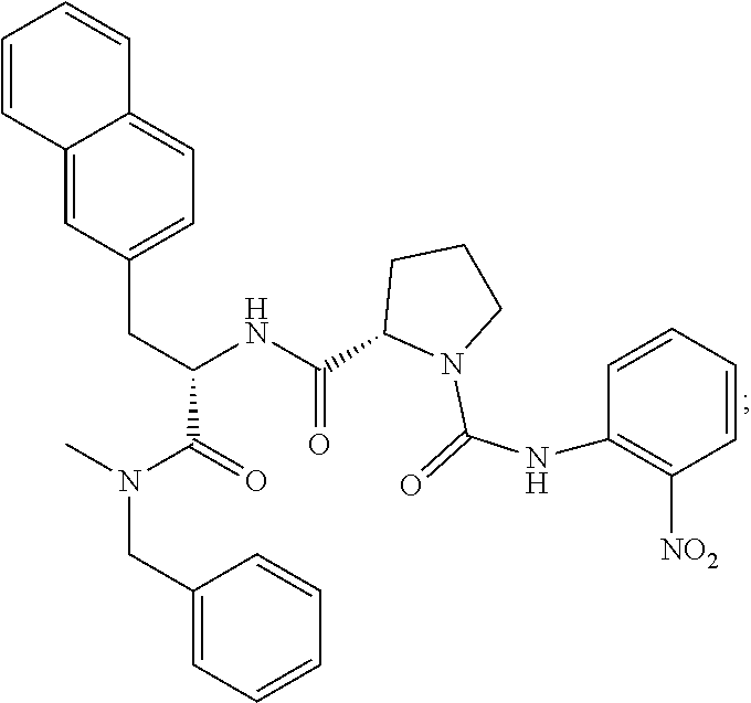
C12=CC(CC(NC(=O)C3N(C(NC4=C([NO2])C=CC=C4)=O)CCC3)C(N(CC3=CC=CC=C3)C)=O)=CC=C1C=CC=C2
